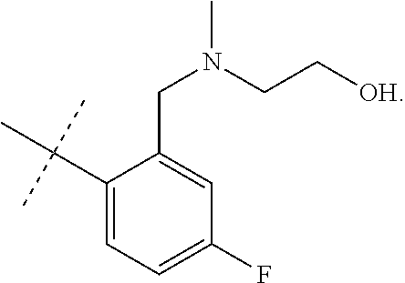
C1(C(C)(C)C)=CC=C(F)C=C1CN(CC[OH])C
